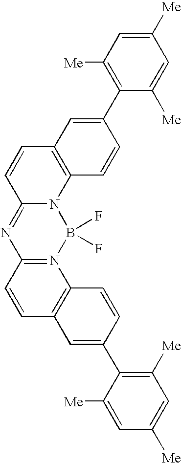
C1=CC2=NC3=N(B(F)(F)N2C2=C1C=C(C1=C([Me])C=C([Me])C=C1[Me])C=C2)C1=C(C=C3)C=C(C2=C([Me])C=C([Me])C=C2[Me])C=C1
